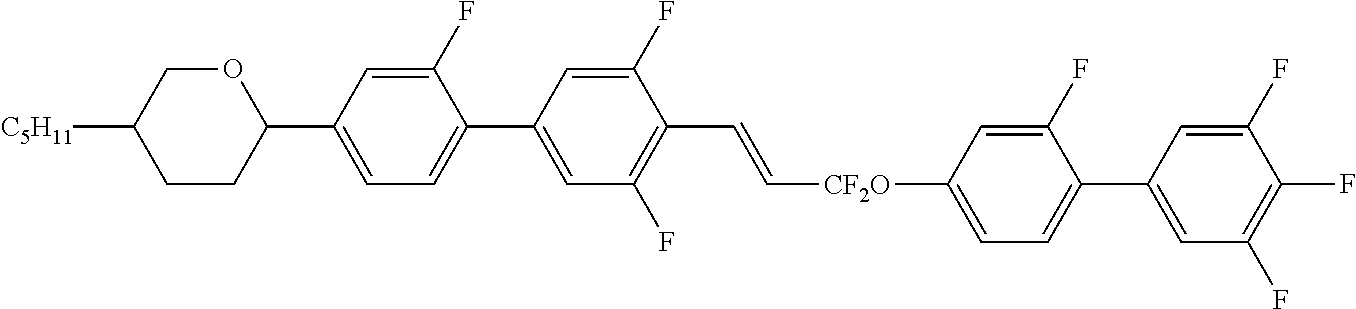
C1(F)=CC(C2OCC([C5H11])CC2)=CC=C1C1=CC(F)=C(C=C[CF2O]C2=CC=C(C3=CC(F)=C(F)C(F)=C3)C(F)=C2)C(F)=C1
